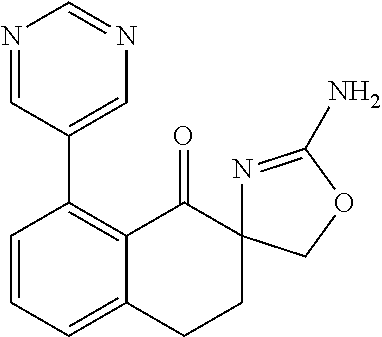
C1=CC=C2C(=C1C1=CN=CN=C1)C(=O)C1(CC2)N=C(N)OC1
